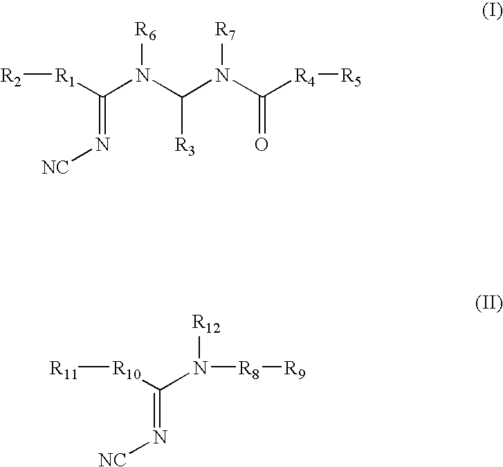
[R1](C(N(C(N(C([R4][R5])=O)[R7])[R3])[R6])=N[NC])[R2].[R11][R10]C(N([R8][R9])[R12])=N[NC]
